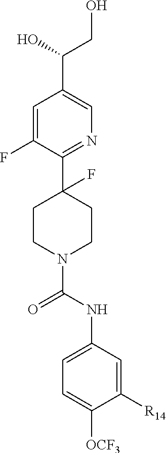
C1=C(F)C(C2(F)CCN(C(NC3=CC=C([OCF3])C([R14])=C3)=O)CC2)=NC=C1C(O)CO
